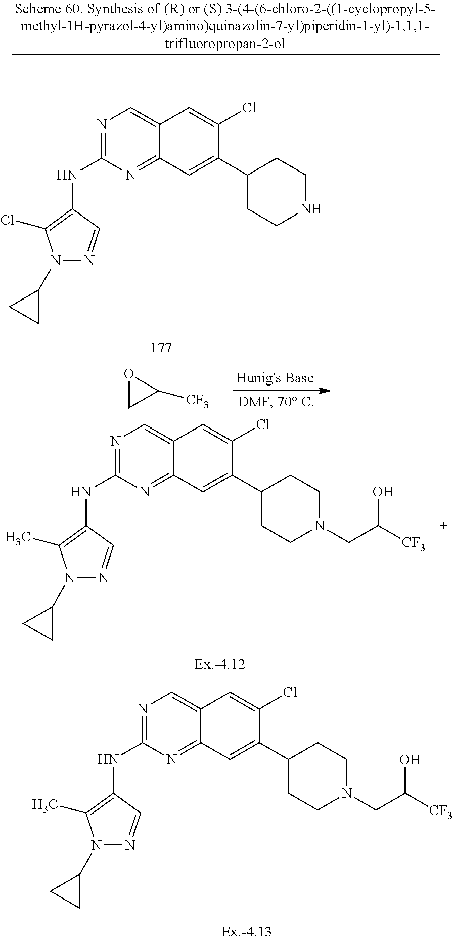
C1(NC2=C(C)N(C3CC3)N=C2)=NC=C2C(=N1)C=C(C1CCN(CC([CF3])O)CC1)C(Cl)=C2.C1(NC2=C(Cl)N(C3CC3)N=C2)=NC=C2C(=N1)C=C(C1CCNCC1)C(Cl)=C2.O1CC1[CF3].C1(NC2=C(C)N(C3CC3)N=C2)=NC=C2C(=N1)C=C(C1CCN(CC([CF3])O)CC1)C(Cl)=C2
